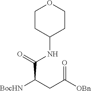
C1CC(NC(C([BocHN])CC([OBn])=O)=O)CCO1
